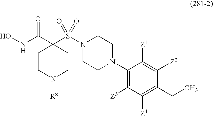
ONC(C1(S(N2CCN(C3=C([Z3])C([Z4])=C(CC)C([Z2])=C3[Z1])CC2)(=O)=O)CCN([Rx])CC1)=O
